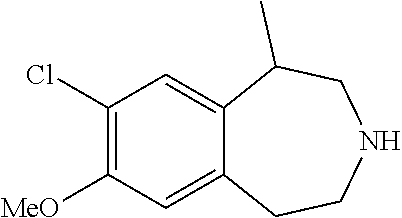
C1(Cl)=C([MeO])C=C2C(=C1)C(C)CNCC2
